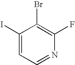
C1(I)=CC=NC(F)=C1Br
